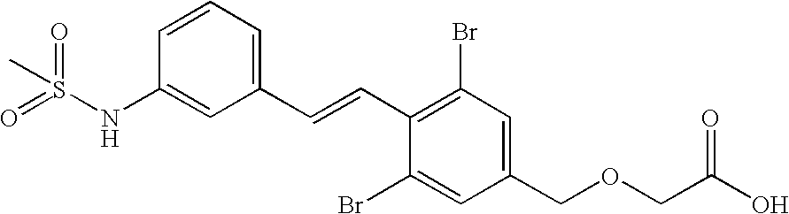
O=S(NC1=CC(C=CC2=C(Br)C=C(COCC(=O)O)C=C2Br)=CC=C1)(=O)C
